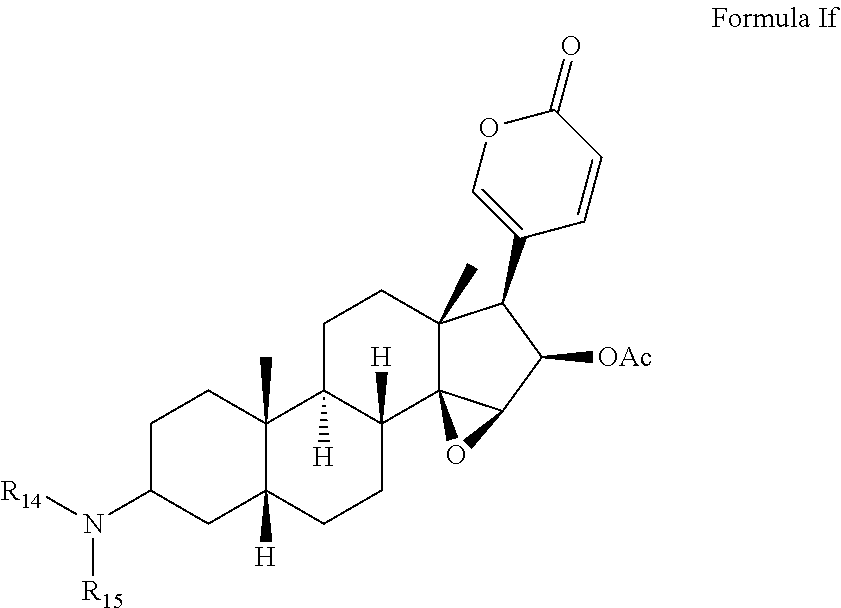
C1C(N([R14])[R15])CC2([H])C(C)(C1)C1([H])C([H])(CC2)C23C(C)(CC1)C(C1=COC(=O)C=C1)C([OAc])C2O3
